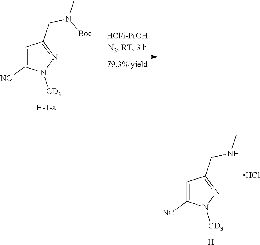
C1=C([NC])N([CD3])N=C1CN([Boc])C.C1=C([NC])N([CD3])N=C1CNC.Cl.[H]
